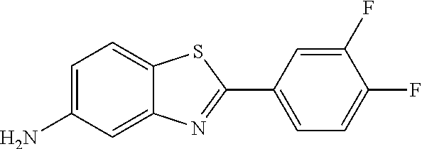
C1=C(N)C=C2C(=C1)SC(C1=CC=C(F)C(F)=C1)=N2
